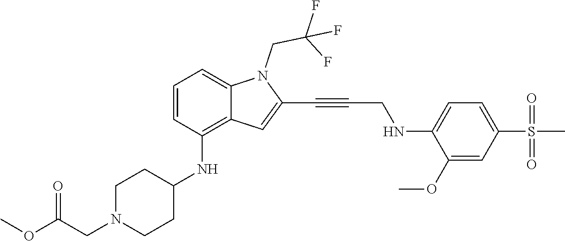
C(C#CC1=CC2=C(NC3CCN(CC(OC)=O)CC3)C=CC=C2N1CC(F)(F)F)NC1=CC=C(S(C)(=O)=O)C=C1OC
